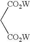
C([CO2W])[CO2W]
